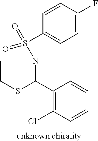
C1(C2SCCN2S(C2=CC=C(F)C=C2)(=O)=O)=C(Cl)C=CC=C1
